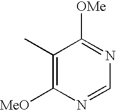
C1(C)=C([MeO])N=CN=C1[OMe]
